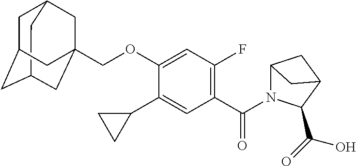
C12CC3CC(C1)CC(COC1=CC(F)=C(C(N4C(C(=O)O)C5CC4C5)=O)C=C1C1CC1)(C3)C2
